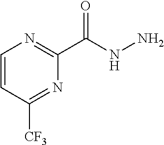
C1=CC([CF3])=NC(C(NN)=O)=N1
